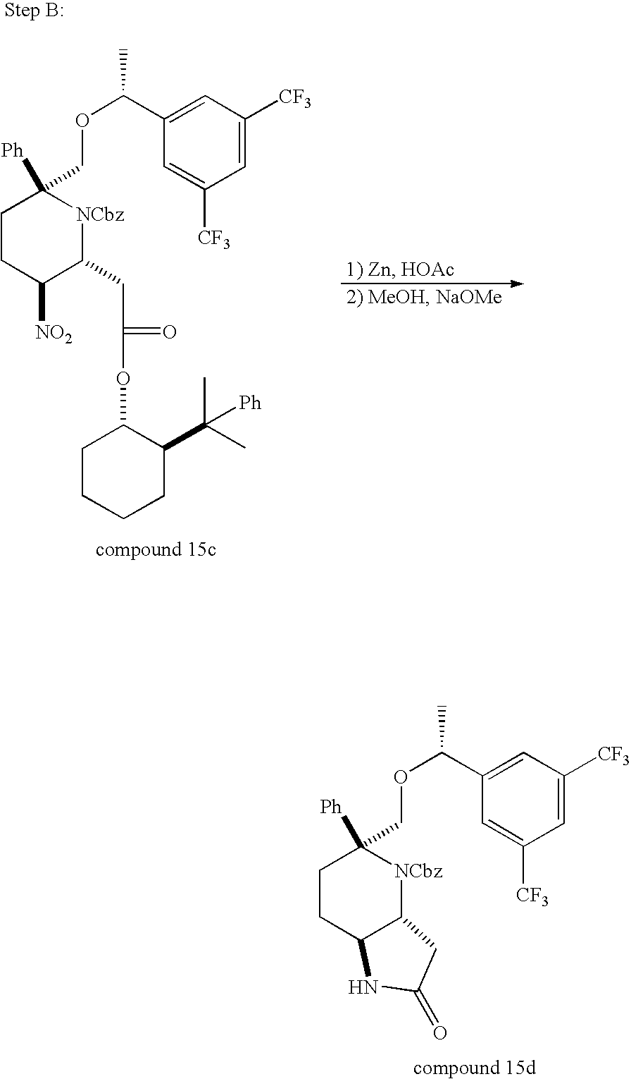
C1=C([CF3])C=C(C(OCC2([Ph])CCC3C([NCbz]2)CC(=O)N3)C)C=C1[CF3].C1=C([CF3])C=C(C(OCC2([Ph])CCC([NO2])C(CC(=O)OC3CCCCC3C(C)(C)[Ph])[NCbz]2)C)C=C1[CF3]
